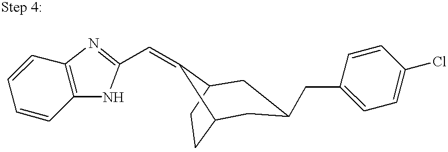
C1=C(CC2CC3CCC(C3=CC3=NC4=C(N3)C=CC=C4)C2)C=CC(Cl)=C1
